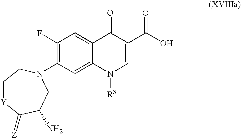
C1(F)=C(N2CC(N)C(=[Z])[Y]CC2)C=C2C(=C1)C(=O)C(C(O)=O)=CN2[R3]
